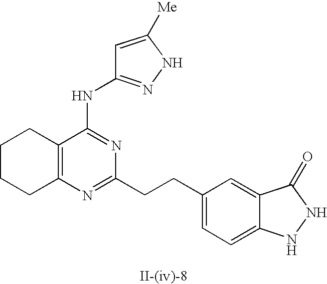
C12=C(N=C(CCC3=CC=C4C(=C3)C(=O)NN4)N=C1NC1=NNC([Me])=C1)CCCC2
